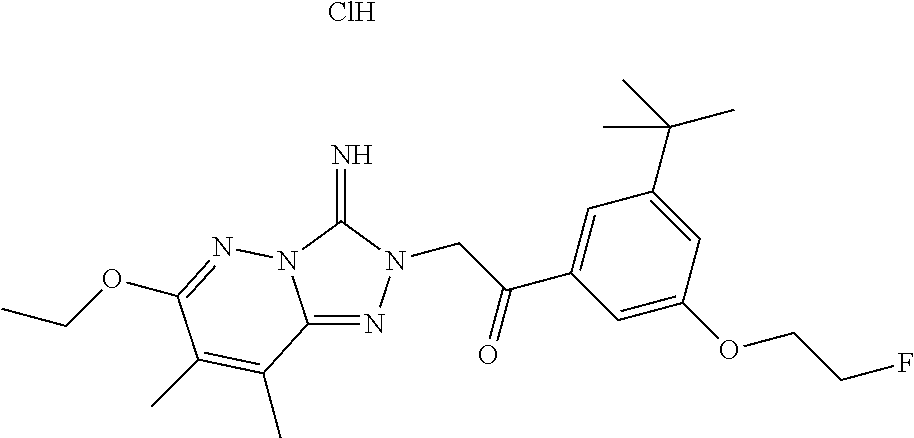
C12=NN(CC(C3=CC(C(C)(C)C)=CC(OCCF)=C3)=O)C(=N)N1N=C(OCC)C(C)=C2C.Cl
